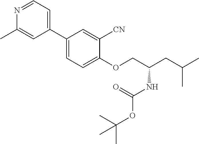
C1(C2=CC=C(OCC(CC(C)C)NC(OC(C)(C)C)=O)C([CN])=C2)=CC=NC(C)=C1
